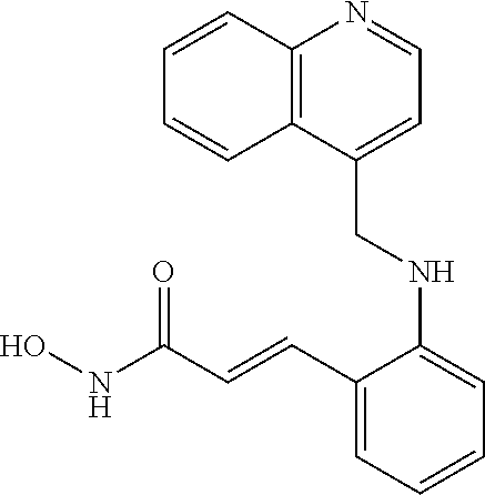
C1=C(C=CC(NO)=O)C(NCC2=CC=NC3=C2C=CC=C3)=CC=C1
